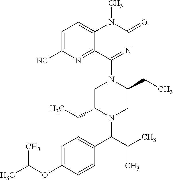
C1=C([NC])N=C2C(=C1)N(C)C(=O)N=C2N1C(CC)CN(C(C2=CC=C(OC(C)C)C=C2)C(C)C)C(CC)C1
